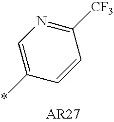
C1=C(*)C=CC([CF3])=N1
